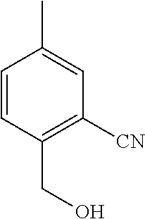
C1=CC(CO)=C([CN])C=C1C
